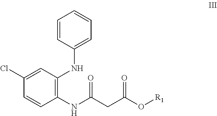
C1(Cl)=CC(NC2=CC=CC=C2)=C(NC(=O)CC(O[R1])=O)C=C1
